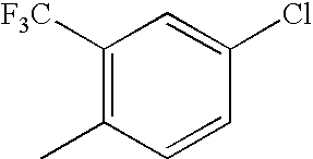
C1([F3C])=C(C)C=CC(Cl)=C1
